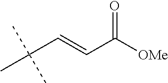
C(C(C)(C)C)=CC([OMe])=O
